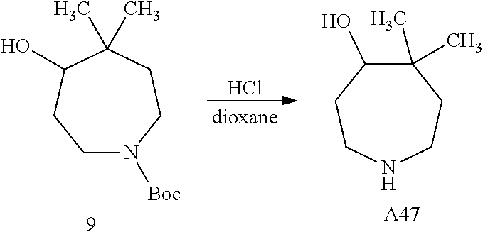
CC1(C)CCN([Boc])CCC1O.C1(C)(C)C(O)CCNCC1.[A47].Cl
